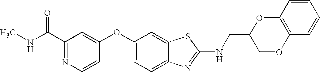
N1=C(C(=O)NC)C=C(OC2=CC=C3C(=C2)SC(NCC2COC4=C(O2)C=CC=C4)=N3)C=C1
